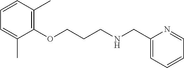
C1(OCCCNCC2=CC=CC=N2)=C(C)C=CC=C1C
